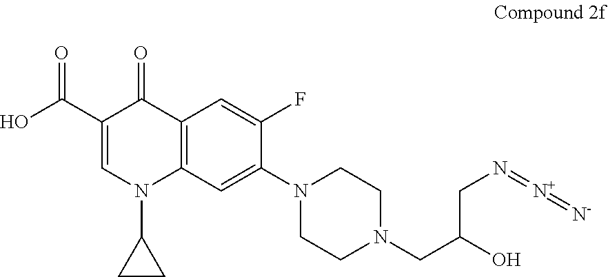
C1(C(O)=O)=CN(C2CC2)C2=C(C1=O)C=C(F)C(N1CCN(CC(O)CN=[N+]=[N-])CC1)=C2
